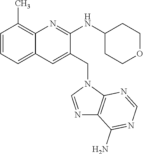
C1=CC=C2C(=C1C)N=C(NC1CCOCC1)C(CN1C=NC3=C1N=CN=C3N)=C2
